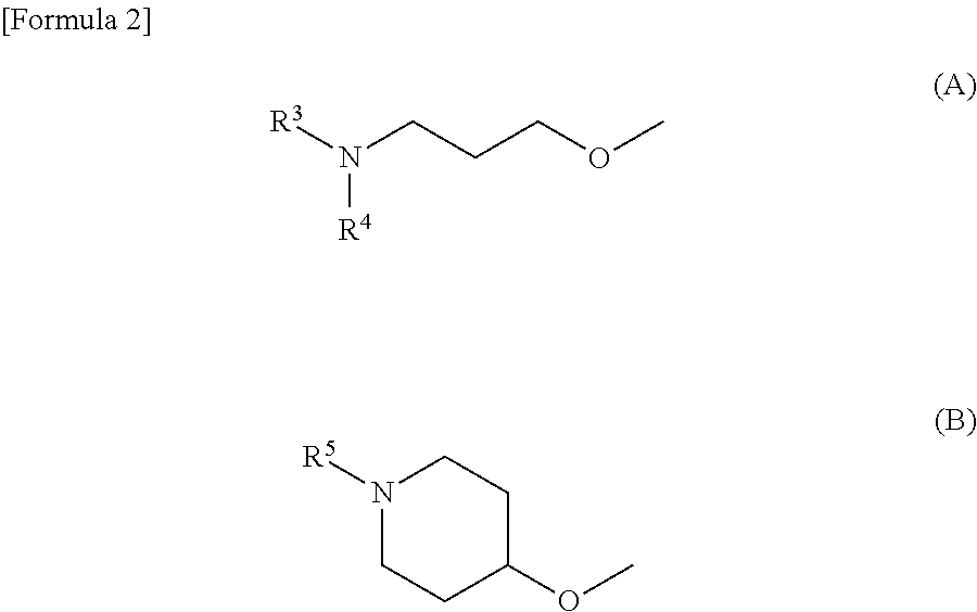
N(CCCOC)([R3])[R4].N1([R5])CCC(OC)CC1
